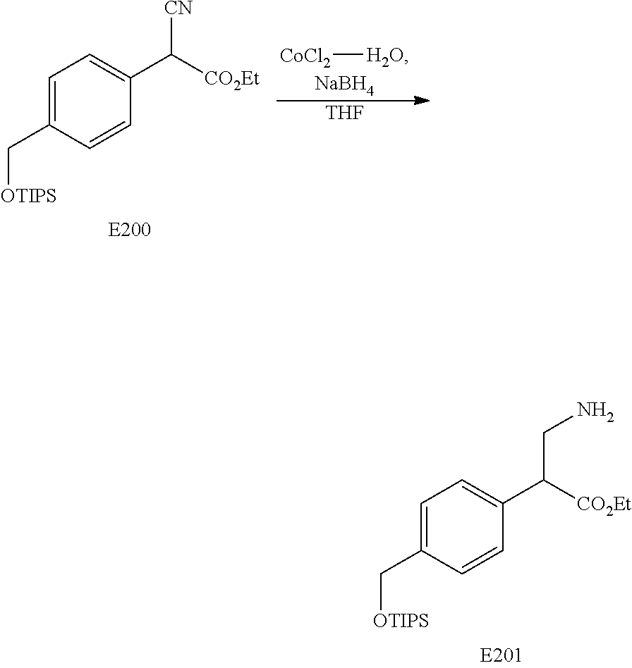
C1=C(C[OTIPS])C=CC(C([CO2Et])CN)=C1.C1=C(C[OTIPS])C=CC(C([CO2Et])[CN])=C1.[THF].[NaBH4].[CoCl2][H2O]
